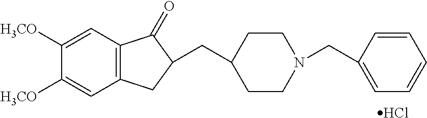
C1([H3CO])=CC2=C(C=C1[H3CO])CC(CC1CCN(CC3=CC=CC=C3)CC1)C2=O.Cl
